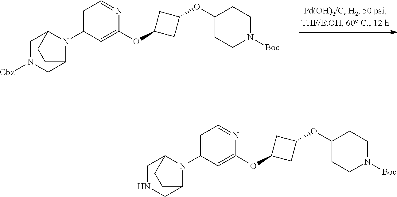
C12CN([Cbz])CC(CC1)N2C1=CC=NC(OC2CC(OC3CCN([Boc])CC3)C2)=C1.C12CNCC(CC1)N2C1=CC=NC(OC2CC(OC3CCN([Boc])CC3)C2)=C1
